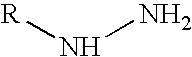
N([R])N
